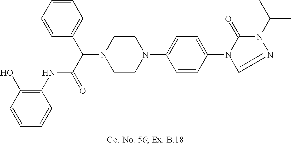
N1(C(C(=O)NC2=C(O)C=CC=C2)C2=CC=CC=C2)CCN(C2=CC=C(N3C(=O)N(C(C)C)N=C3)C=C2)CC1
